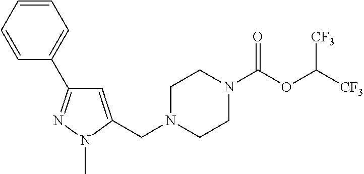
C1N(CC2=CC(C3=CC=CC=C3)=NN2C)CCN(C(OC([CF3])[CF3])=O)C1
